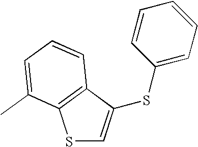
S1C=C(SC2=CC=CC=C2)C2=C1C(C)=CC=C2
